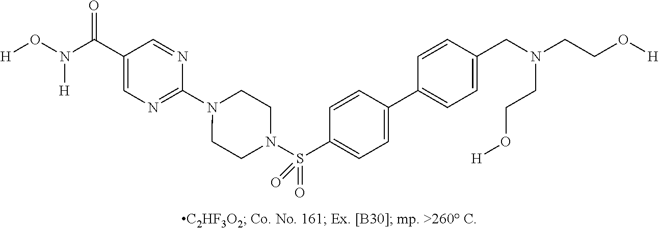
N1(C2=NC=C(C(=O)N([H])O[H])C=N2)CCN(S(C2=CC=C(C3=CC=C(CN(CCO[H])CCO[H])C=C3)C=C2)(=O)=O)CC1
